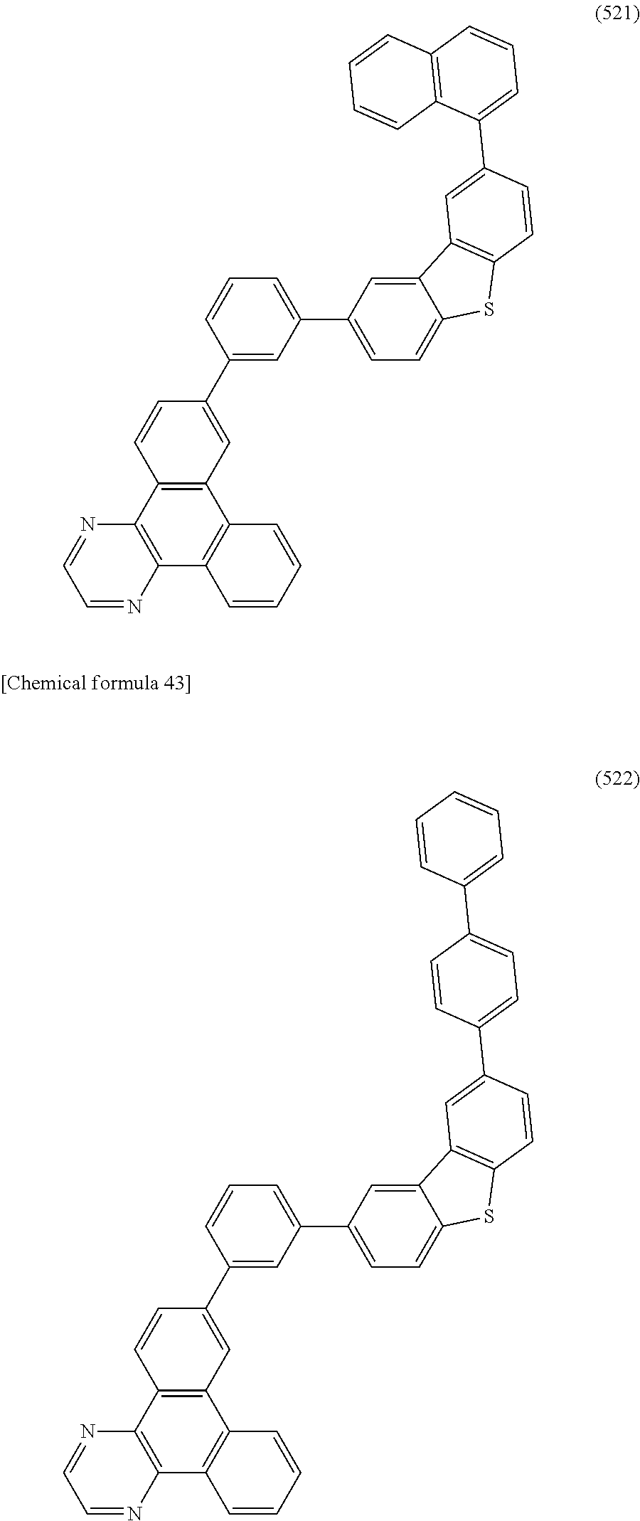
C12=C(C3=C(C4=C1C=CC=C4)N=CC=N3)C=CC(C1=CC(C3=CC=C4C(=C3)C3=C(S4)C=CC(C4=CC=CC5=C4C=CC=C5)=C3)=CC=C1)=C2.C12=C(C3=C(C4=C1C=CC=C4)N=CC=N3)C=CC(C1=CC(C3=CC=C4C(=C3)C3=C(S4)C=CC(C4=CC=C(C5=CC=CC=C5)C=C4)=C3)=CC=C1)=C2
